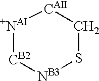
[+NAI]1[CB2][NB3]SC[CAII]1
